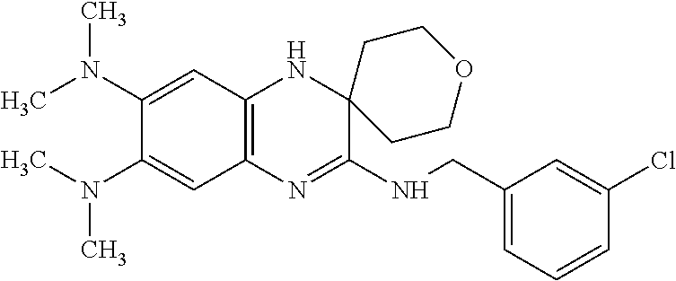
C1(N(C)C)=CC2=C(C=C1N(C)C)N=C(NCC1=CC=CC(Cl)=C1)C1(N2)CCOCC1
